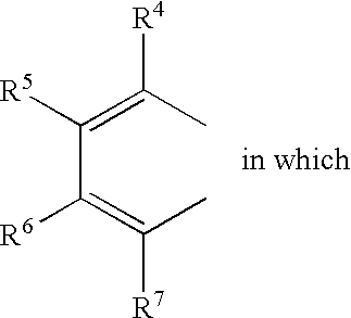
C(C(=C(C)[R7])[R6])(=C(C)[R4])[R5]
